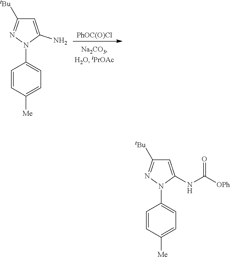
C1=CC([Me])=CC=C1N1C(NC([OPh])=O)=CC([tBu])=N1.C1=CC([Me])=CC=C1N1C(N)=CC([tBu])=N1.[PhOC(O)Cl]
